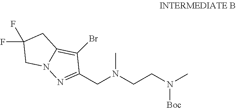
C1(CN(CCN(C)[Boc])C)=NN2C(=C1Br)CC(F)(F)C2
